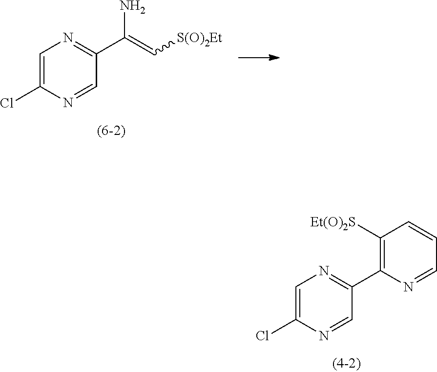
C1=C(Cl)N=CC(C(=C[S(O)2Et])N)=N1.C1=C(Cl)N=CC(C2=C([Et(O)2S])C=CC=N2)=N1
